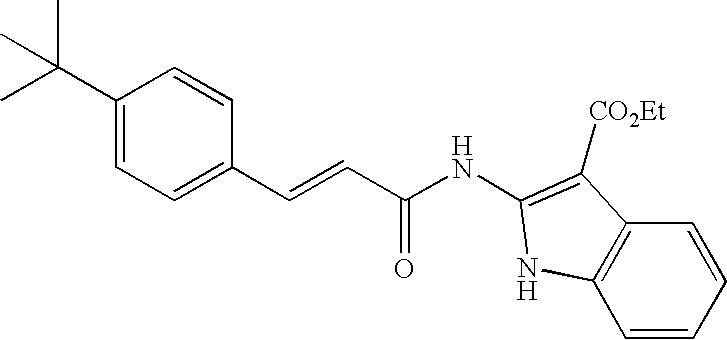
C(=CC(=O)NC1=C([CO2Et])C2=C(N1)C=CC=C2)C1=CC=C(C(C)(C)C)C=C1
